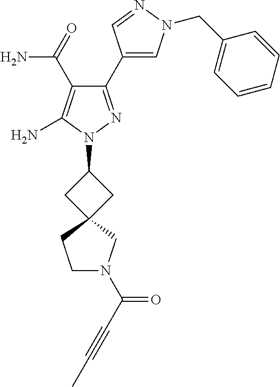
C1(C(N)=O)=C(N)N(C2CC3(C2)CCN(C(=O)C#CC)C3)N=C1C1=CN(CC2=CC=CC=C2)N=C1
